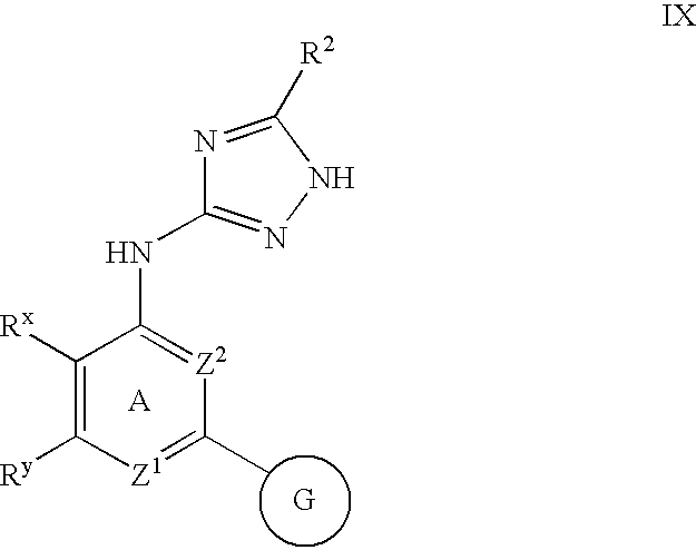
N1=C([R2])NN=C1NC1=[Z2]C(C)=[Z1]C([Ry])=C1[Rx].[G]
